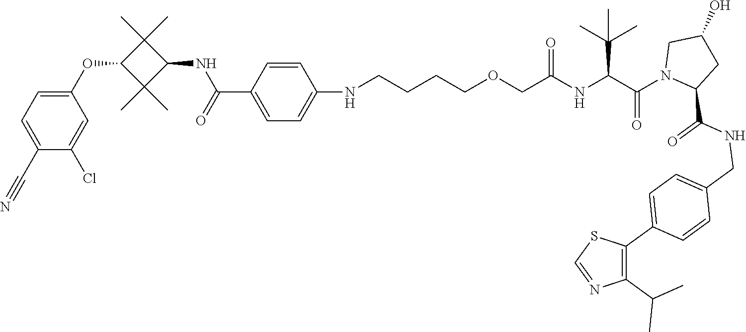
C1(NCCCCOCC(NC(C(N2CC(O)CC2C(NCC2=CC=C(C3=C(C(C)C)N=CS3)C=C2)=O)=O)C(C)(C)C)=O)=CC=C(C(NC2C(C)(C)C(OC3=CC=C(C#N)C(Cl)=C3)C2(C)C)=O)C=C1
